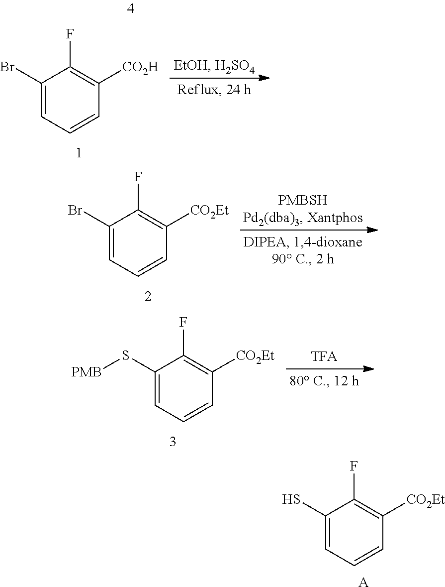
C1(S)=CC=CC([CO2Et])=C1F.[A].C1(Br)=CC=CC([CO2H])=C1F.C1(Br)=CC=CC([CO2Et])=C1F.C1(S[PMB])=CC=CC([CO2Et])=C1F
